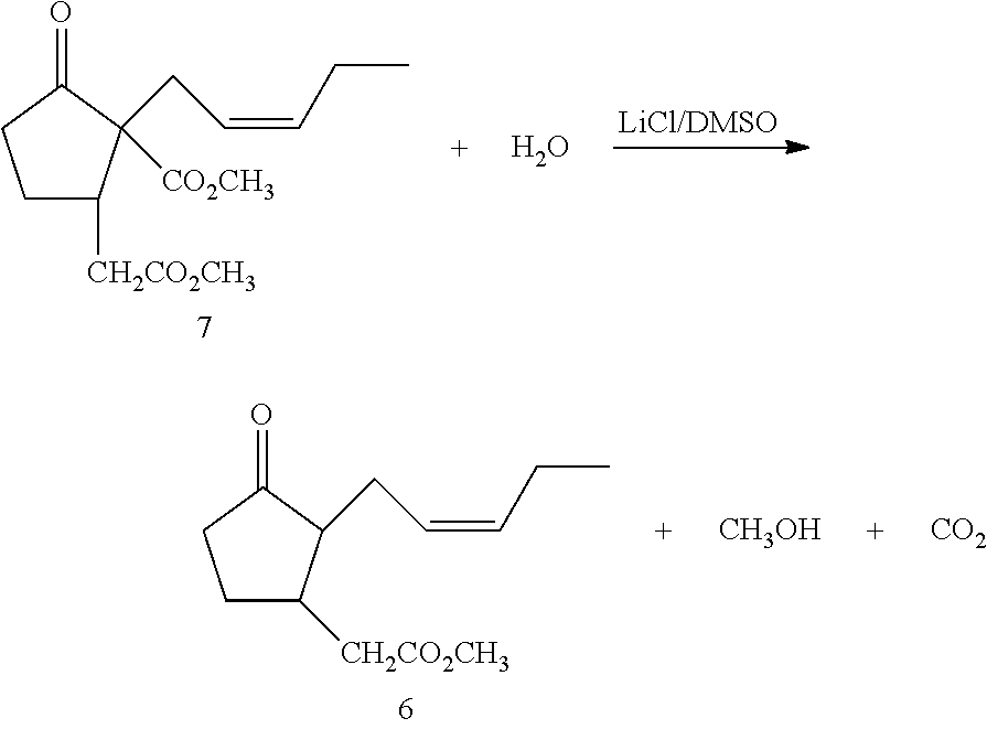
C1C([CH2CO2CH3])C(CC=CCC)([CO2CH3])C(=O)C1.O.C1C([CH2CO2CH3])C(CC=CCC)C(=O)C1.[CH3OH].[CO2]
